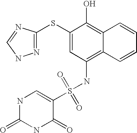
N1C(=O)NC(=O)C(S(NC2=C3C(=C(O)C(SC4=NNC=N4)=C2)C=CC=C3)(=O)=O)=C1
